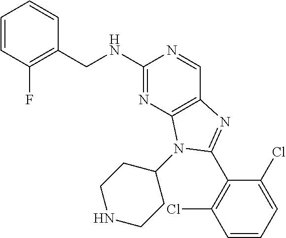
C1=CC(F)=C(CNC2=NC3=C(C=N2)N=C(C2=C(Cl)C=CC=C2Cl)N3C2CCNCC2)C=C1
